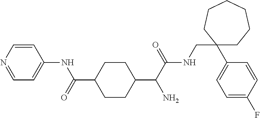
C1=NC=CC(NC(=O)C2CCC(C(C(NCC3(C4=CC=C(F)C=C4)CCCCCC3)=O)N)CC2)=C1
